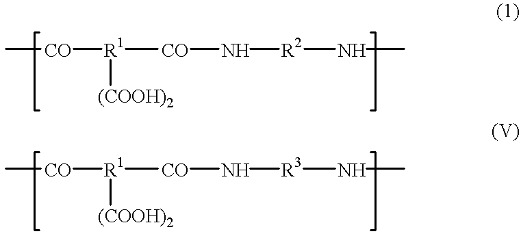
C[CO][R1]([CO]N[R2]NC)[(COOH)2].C[CO][R1]([CO]N[R3]NC)[(COOH)2]
